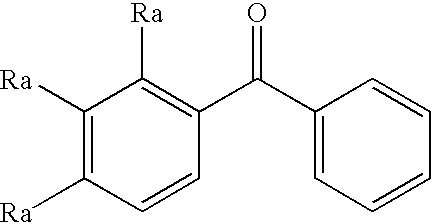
C1=CC(C(C2=CC=CC=C2)=O)=C([Ra])C([Ra])=C1[Ra]
